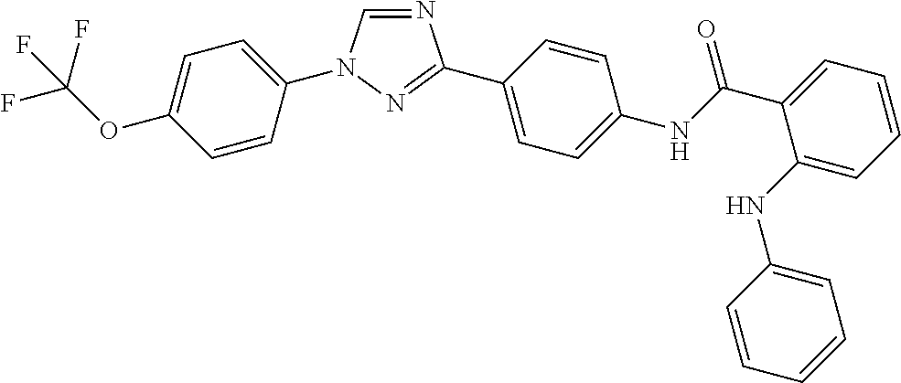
C1=CC(N2C=NC(C3=CC=C(NC(C4=CC=CC=C4NC4=CC=CC=C4)=O)C=C3)=N2)=CC=C1OC(F)(F)F
